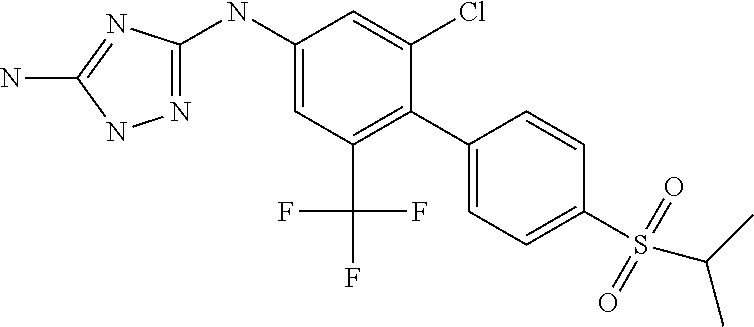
C1(C2=C(C(F)(F)F)C=C(NC3=NNC(N)=N3)C=C2Cl)=CC=C(S(C(C)C)(=O)=O)C=C1
